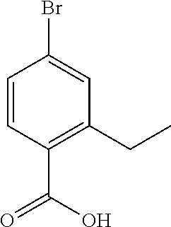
C1=CC(C(O)=O)=C(CC)C=C1Br
